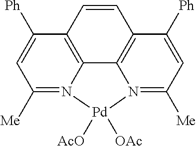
C12=C3C4=C(C=C1)C([Ph])=CC([Me])=N4[Pd]([AcO])([OAc])N3=C([Me])C=C2[Ph]
